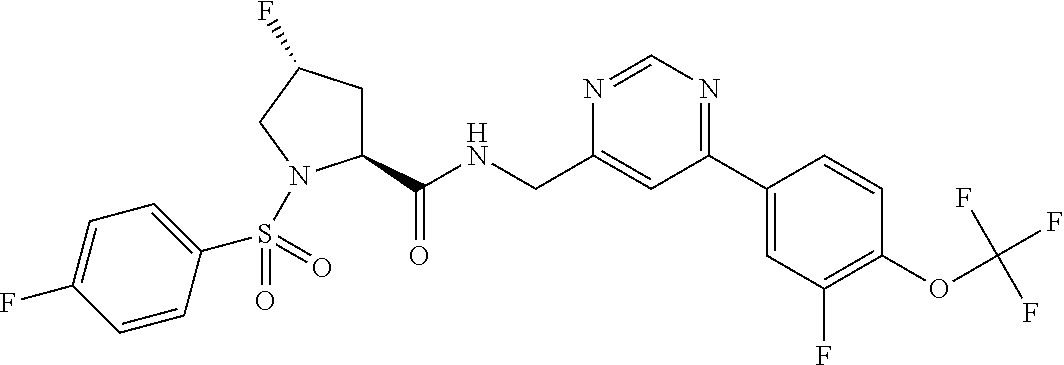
C1(C(NCC2=CC(C3=CC(F)=C(OC(F)(F)F)C=C3)=NC=N2)=O)CC(F)CN1S(C1=CC=C(F)C=C1)(=O)=O
